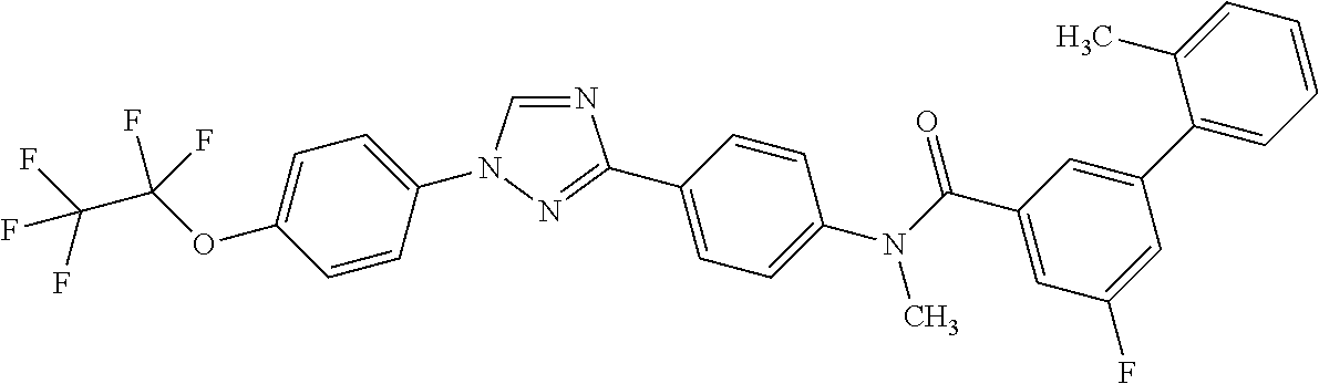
N1=CN(C2=CC=C(OC(F)(C(F)(F)F)F)C=C2)N=C1C1=CC=C(N(C(C2=CC(F)=CC(C3=CC=CC=C3C)=C2)=O)C)C=C1
